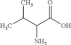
C(C(C(O)=O)N)(C)C
